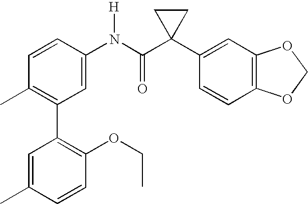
C1=C(N(C(C2(C3=CC4=C(C=C3)OCO4)CC2)=O)[H])C=CC(C)=C1C1=C(OCC)C=CC(C)=C1
